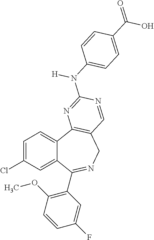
C1=C(Cl)C=C2C(=C1)C1=C(CN=C2C2=C(OC)C=CC(F)=C2)C=NC(N([H])C2=CC=C(C(O)=O)C=C2)=N1
